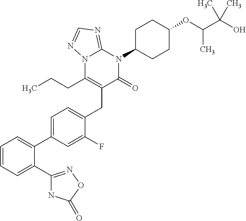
C(C1=C(CCC)N2C(=NC=N2)N(C2CCC(OC(C(O)(C)C)C)CC2)C1=O)C1=CC=C(C2=CC=CC=C2C2=NOC(=O)N2)C=C1F
